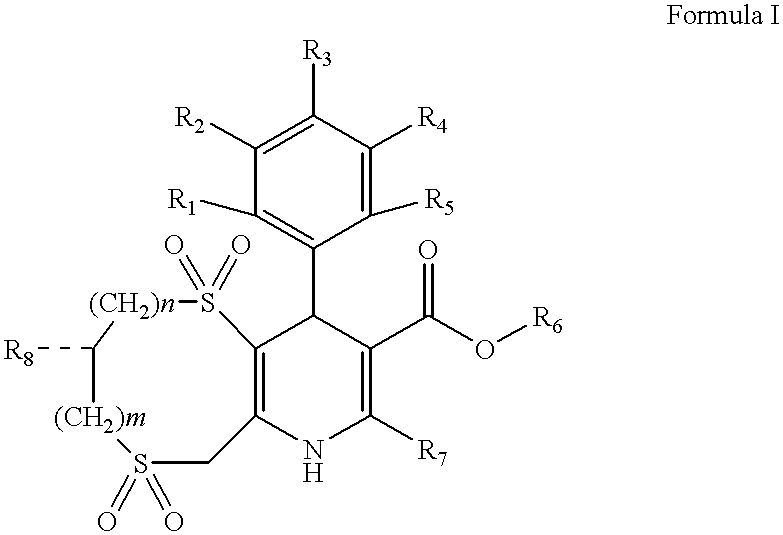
C12=C(NC([R7])=C(C(O[R6])=O)C1C1=C([R1])C([R2])=C([R3])C([R4])=C1[R5])CS(=O)(=O)[(CH2)m]C([R8])[(CH2)n]S2(=O)=O
